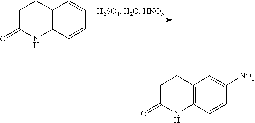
C1C(=O)NC2=C(C1)C=CC=C2.C1C(=O)NC2=C(C1)C=C([NO2])C=C2
